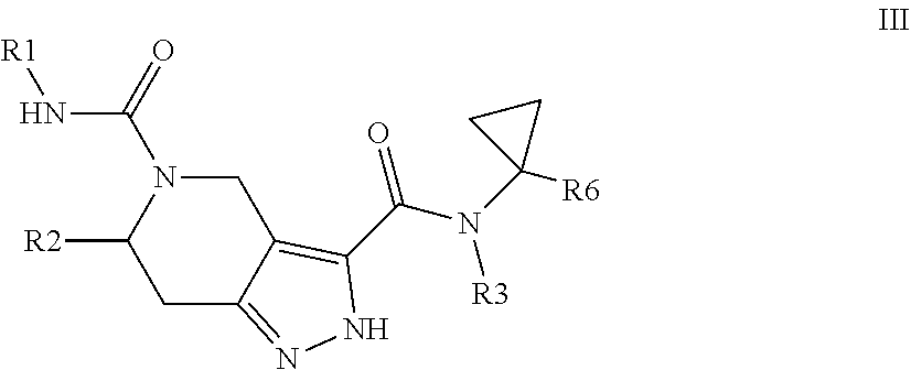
N1(C(N[R1])=O)C([R2])CC2=NNC(C(N(C3([R6])CC3)[R3])=O)=C2C1
